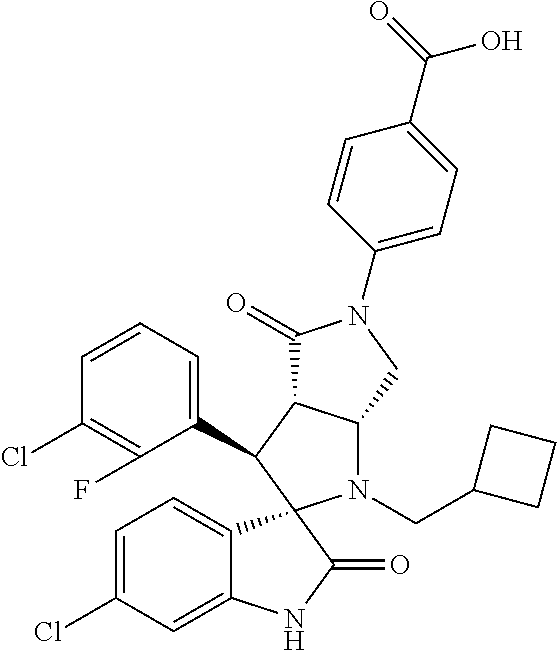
C1(C2C3C(N(CC4CCC4)C24C2=CC=C(Cl)C=C2NC4=O)CN(C2=CC=C(C(=O)O)C=C2)C3=O)=CC=CC(Cl)=C1F
